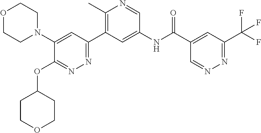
C1(N2CCOCC2)=CC(C2=C(C)N=CC(NC(C3=CC(C(F)(F)F)=NN=C3)=O)=C2)=NN=C1OC1CCOCC1
